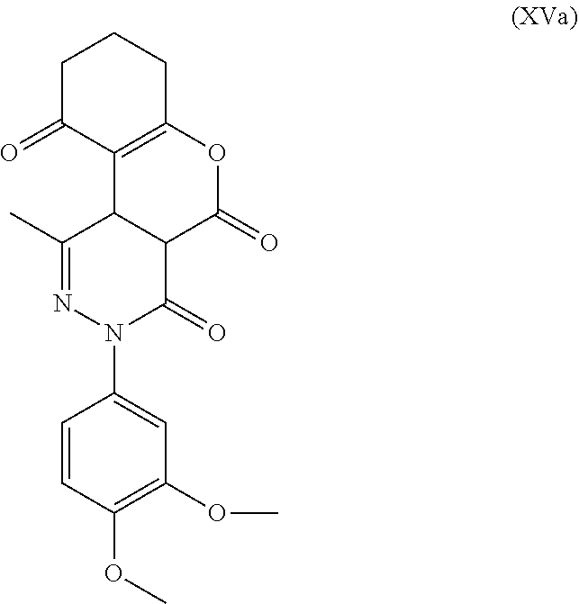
N1=C(C)C2C(C(=O)N1C1=CC(OC)=C(OC)C=C1)C(=O)OC1=C2C(=O)CCC1
